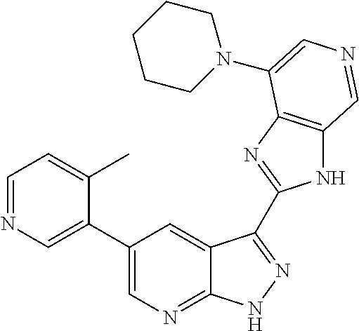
C1(C2=CN=CC=C2C)=CN=C2C(=C1)C(C1=NC3=C(N1)C=NC=C3N1CCCCC1)=NN2
